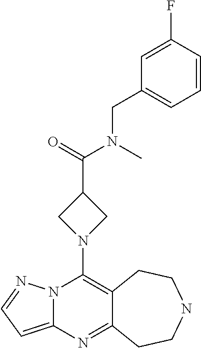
N12C(=CC=N1)N=C1C(=C2N2CC(C(=O)N(C)CC3=CC=CC(F)=C3)C2)CCNCC1
